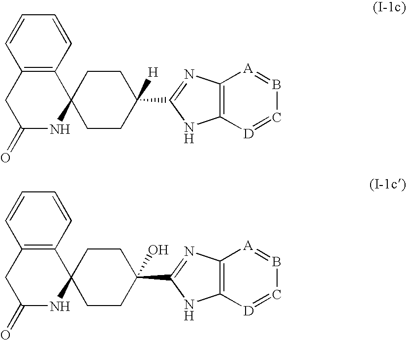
C12(CCC(O)(C3=NC4=C(N3)[D]=CB=[A]4)CC1)C1=C(CC(=O)N2)C=CC=C1.C12(CCC([H])(C3=NC4=C(N3)[D]=CB=[A]4)CC1)C1=C(CC(=O)N2)C=CC=C1
